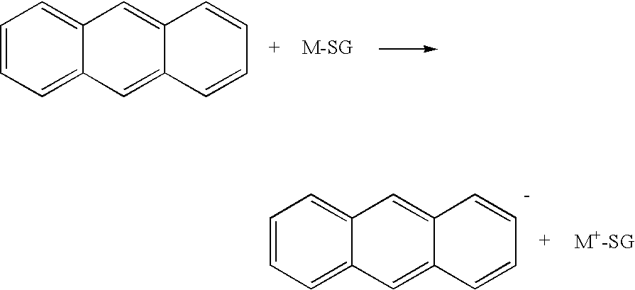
C1=CC=C2C(=C1)C=C1C(=C2)C=CC=C1.C1=CC=C2C(=C1)C=C1C(=C2)C=CC=C1
